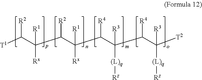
[T1]C(C(C(C(C(C(C(C([T2])([R3])[(L)q][Rz])[R4])([R3])[(L)q][Rz])[R4])([R1])[Rx])[R2])([R1])[Rx])[R2]
